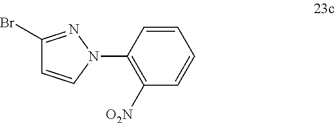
C1(Br)=NN(C2=C([O2N])C=CC=C2)C=C1
